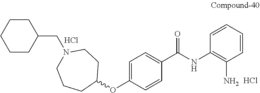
C1=CC=CC(NC(C2=CC=C(OC3CCN(CC4CCCCC4)CCC3)C=C2)=O)=C1N.Cl.Cl
